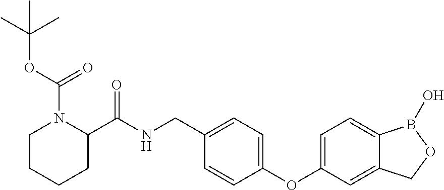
C1(C(NCC2=CC=C(OC3=CC=C4C(=C3)COB4O)C=C2)=O)N(C(=O)OC(C)(C)C)CCCC1
